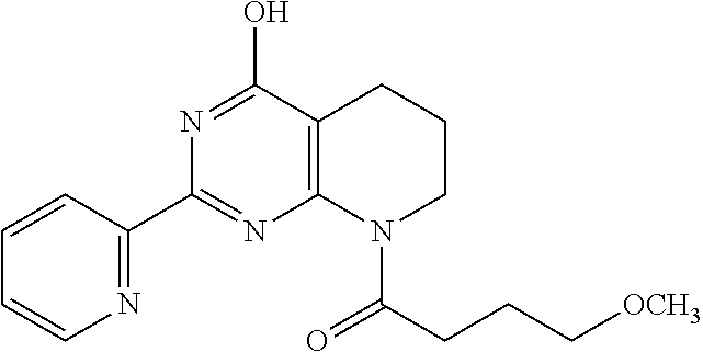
C1=CC(C2=NC3=C(C(O)=N2)CCCN3C(CCC[OCH3])=O)=NC=C1
